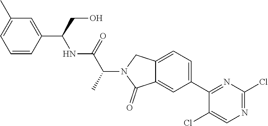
C1=CC(C(CO)NC(C(N2C(=O)C3=CC(C4=NC(Cl)=NC=C4Cl)=CC=C3C2)C)=O)=CC(C)=C1
